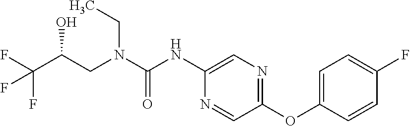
C(C(F)(F)F)(O)CN(CC)C(=O)NC1=CN=C(OC2=CC=C(F)C=C2)C=N1
